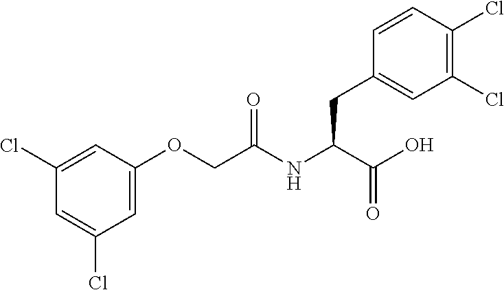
C1(Cl)=CC(OCC(NC(C(O)=O)CC2=CC(Cl)=C(Cl)C=C2)=O)=CC(Cl)=C1
